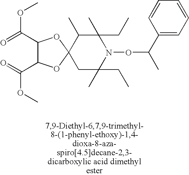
C1(C(=O)OC)C(C(=O)OC)OC2(O1)C(C)C(C)(CC)N(OC(C)C1=CC=CC=C1)C(C)(CC)C2
